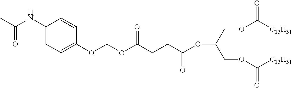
C1(NC(C)=O)=CC=C(OCOC(CCC(OC(COC(=O)[C15H31])COC(=O)[C15H31])=O)=O)C=C1
